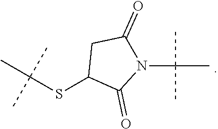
S(C1C(=O)N(C(C)(C)C)C(=O)C1)C(C)(C)C
